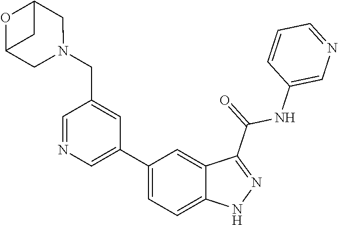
C1(C2=CN=CC(CN3CC4OC(C3)C4)=C2)=CC=C2C(=C1)C(C(=O)NC1=CN=CC=C1)=NN2
